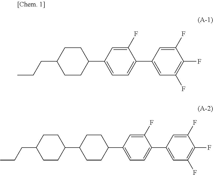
C1(F)=CC(C2=CC=C(C3CCC(CCC)CC3)C=C2F)=CC(F)=C1F.C1(F)=CC(C2=CC=C(C3CCC(C4CCC(CCC)CC4)CC3)C=C2F)=CC(F)=C1F
